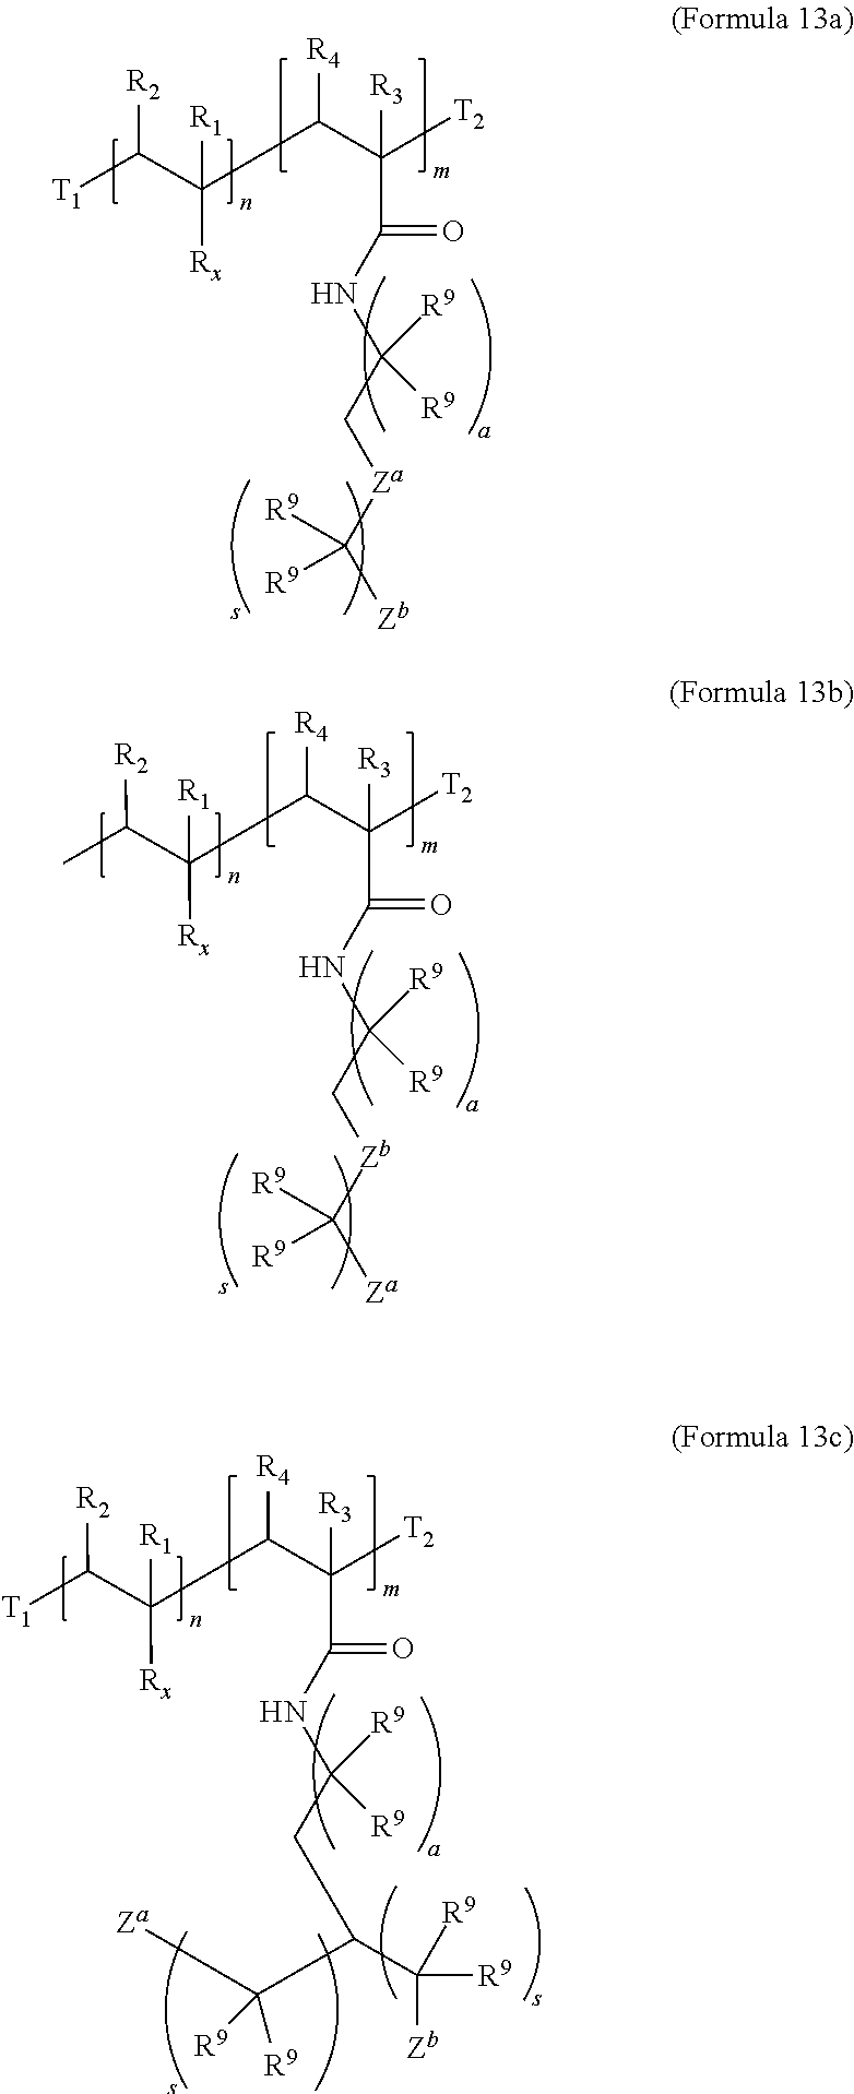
[R2]C([T1])C([Rx])([R1])C([R4])C([R3])([T2])C(NC(C[Za]C([Zb])([R9])[R9])([R9])[R9])=O.[R2]C(C)C([Rx])([R1])C([R4])C([R3])([T2])C(NC(C[Zb]C([Za])([R9])[R9])([R9])[R9])=O.[R2]C([T1])C([Rx])([R1])C([R4])C([R3])([T2])C(NC(CC(C([Za])([R9])[R9])C([Zb])([R9])[R9])([R9])[R9])=O
